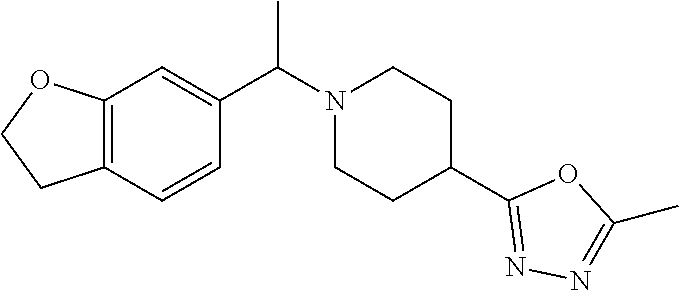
C12=C(C=CC(C(N3CCC(C4=NN=C(C)O4)CC3)C)=C1)CCO2
